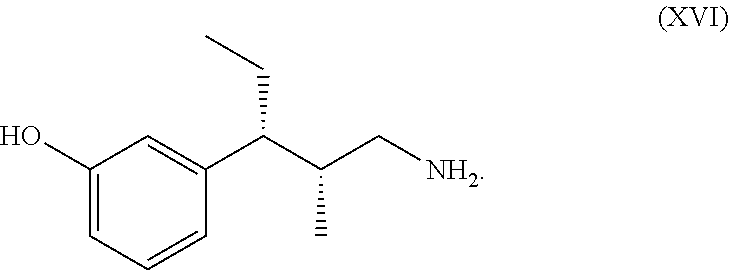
C1(O)=CC=CC(C(C(C[NH2])C)CC)=C1
